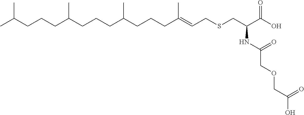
C(SCC=C(CCCC(CCCC(CCCC(C)C)C)C)C)C(C(O)=O)NC(COCC(O)=O)=O
